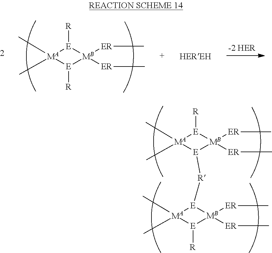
[R][E]1[MA](C)(C)[E]([R])[MB]1([ER]C)[ER]C.[HEREH].[R][E]1[MA](C)(C)[E]([R][E]2[MA](C)(C)[E]([R])[MB]2([ER]C)[ER]C)[MB]1([ER]C)[ER]C
